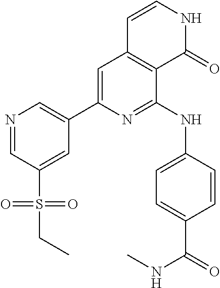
C1=C(C2=CN=CC(S(=O)(=O)CC)=C2)N=C(NC2=CC=C(C(NC)=O)C=C2)C2=C1C=CNC2=O
